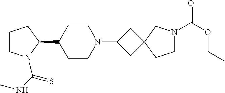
C1CN(C(=S)NC)C(C2CCN(C3CC4(C3)CCN(C(OCC)=O)C4)CC2)C1
